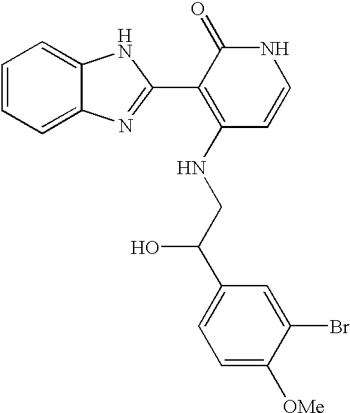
C1=CC=C2C(=C1)NC(C1=C(NCC(C3=CC=C([OMe])C(Br)=C3)O)C=CNC1=O)=N2
